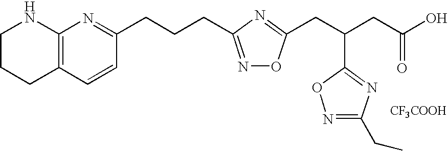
C1CCC2=C(N1)N=C(CCCC1=NOC(CC(CC(O)=O)C3=NC(CC)=NO3)=N1)C=C2.[CF3COOH]
